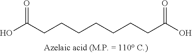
OC(=O)CCCCCCCC(O)=O
